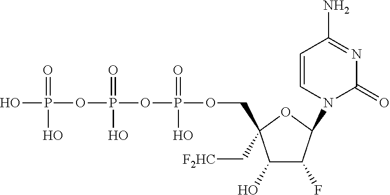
OP(=O)(OP(=O)(O)OP(=O)(O)OCC1(C[F2HC])C(O)C(F)C(N2C(=O)N=C(N)C=C2)O1)O
